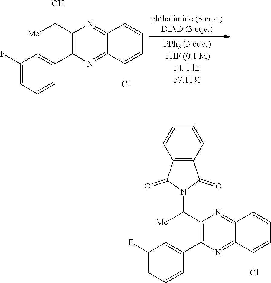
C12=NC(C(O)[Me])=C(C3=CC(F)=CC=C3)N=C1C(Cl)=CC=C2.C12=NC(C([Me])N3C(=O)C4=C(C=CC=C4)C3=O)=C(C3=CC(F)=CC=C3)N=C1C(Cl)=CC=C2
